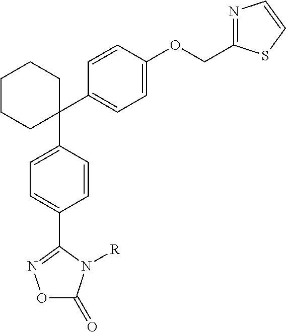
C1(C2=CC=C(OCC3=NC=CS3)C=C2)(C2=CC=C(C3=NOC(=O)N3[R])C=C2)CCCCC1
